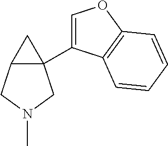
C12(C3=COC4=C3C=CC=C4)C(CN(C)C1)C2
